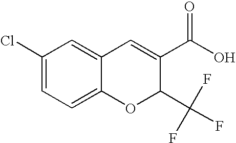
C1(C(O)=O)=CC2=CC(Cl)=CC=C2OC1C(F)(F)F
